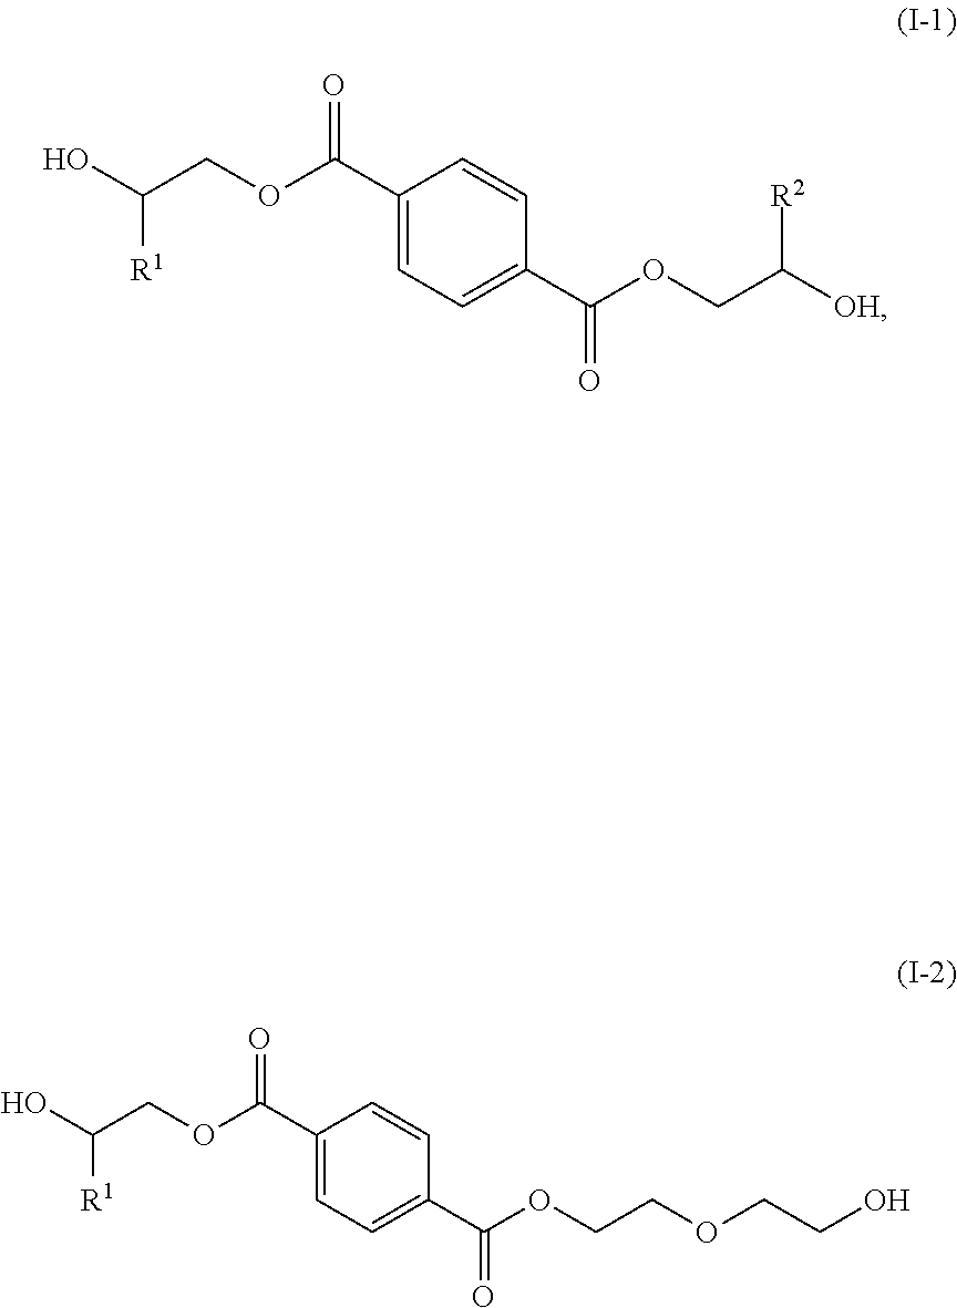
C1(C(OCC(O)[R1])=O)=CC=C(C(OCC([OH])[R2])=O)C=C1.C1(C(OCC(O)[R1])=O)=CC=C(C(OCCOCCO)=O)C=C1
